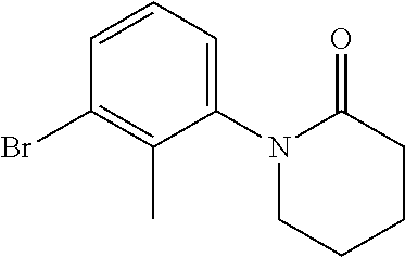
C1=CC=C(N2CCCCC2=O)C(C)=C1Br
